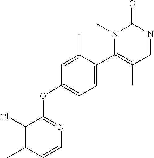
C1(Cl)=C(C)C=CN=C1OC1=CC=C(C2=C(C)C=NC(=O)N2C)C(C)=C1
